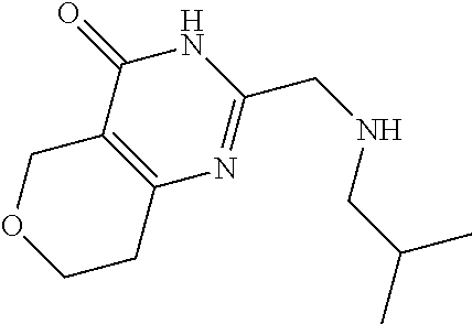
N1=C(CNCC(C)C)NC(=O)C2=C1CCOC2
